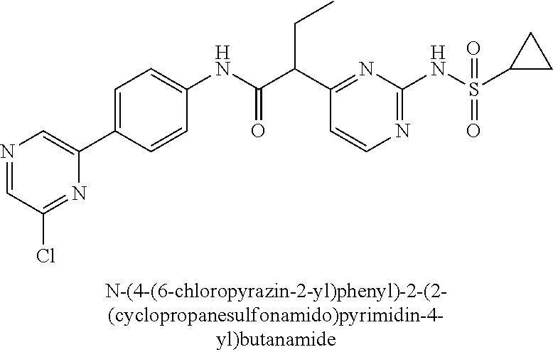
N1=C(NS(=O)(=O)C2CC2)N=C(C(C(NC2=CC=C(C3=CN=CC(Cl)=N3)C=C2)=O)CC)C=C1
